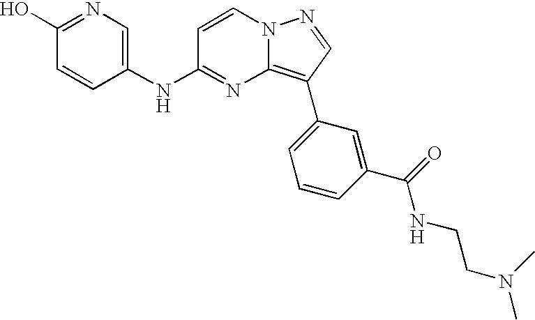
C1(NC2=NC3=C(C4=CC=CC(C(NCCN(C)C)=O)=C4)C=NN3C=C2)=CN=C(O)C=C1
